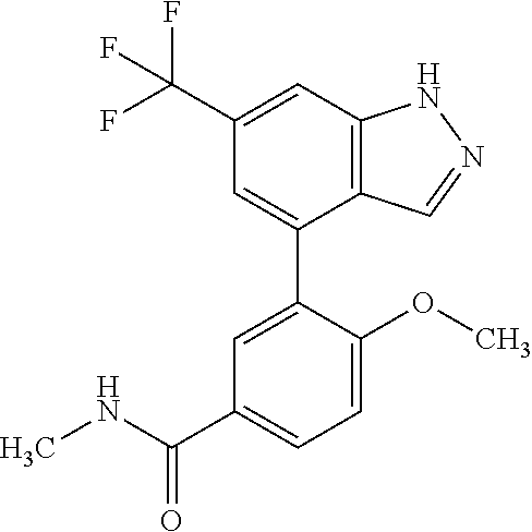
C12=C(C=C(C(F)(F)F)C=C1C1=CC(C(NC)=O)=CC=C1OC)NN=C2
